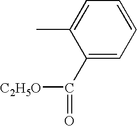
C1(C(=O)[C2H5O])=CC=CC=C1C
